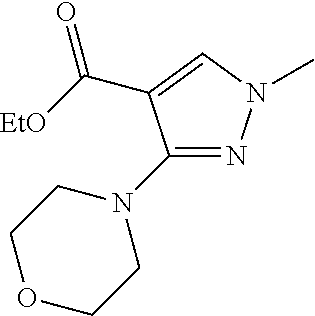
C(C1=CN(C)N=C1N1CCOCC1)([EtO])=O
